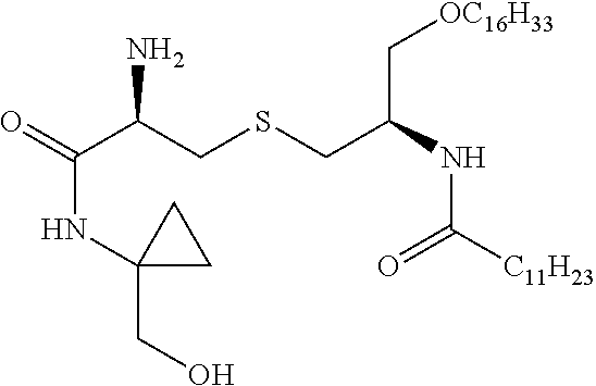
C(C(CSCC(C[OC16H33])NC([C11H23])=O)N)(=O)NC1(CO)CC1
